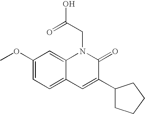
C1(OC)=CC=C2C(=C1)N(CC(O)=O)C(=O)C(C1CCCC1)=C2
